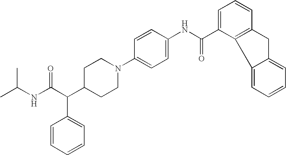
CC(NC(C(C1CCN(C2=CC=C(NC(C3=CC=CC4=C3C3=CC=CC=C3C4)=O)C=C2)CC1)C1=CC=CC=C1)=O)C
